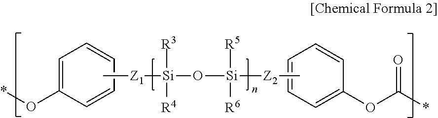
C1(O*)=CC=CC=C1.C1=C(OC(*)=O)C=CC=C1.C[Z1][Si]([R3])([R4])O[Si]([R5])([R6])[Z2]C
